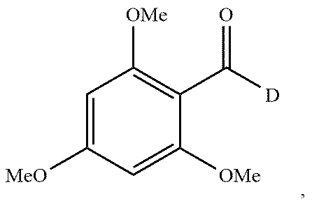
[OMe]C1=CC([OMe])=C(C([D])=O)C([OMe])=C1
